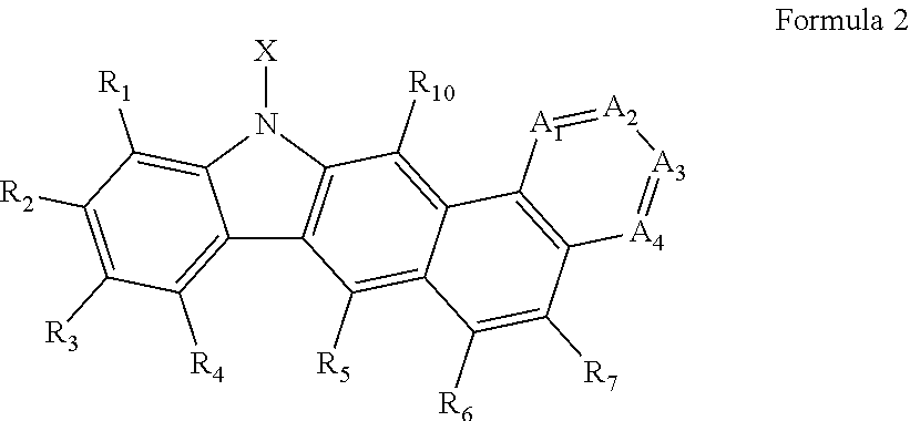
C12=C([R4])C([R3])=C([R2])C([R1])=C1N([X])C1=C2C([R5])=C2C(=C1[R10])C1=C(C([R7])=C2[R6])[A4]=[A3][A2]=[A1]1
